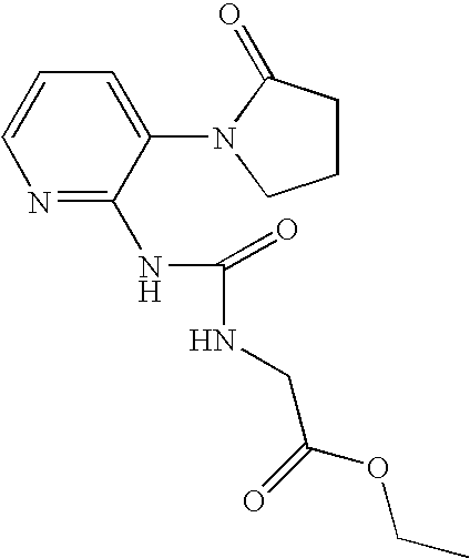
C1CC(=O)N(C2=CC=CN=C2NC(NCC(OCC)=O)=O)C1
